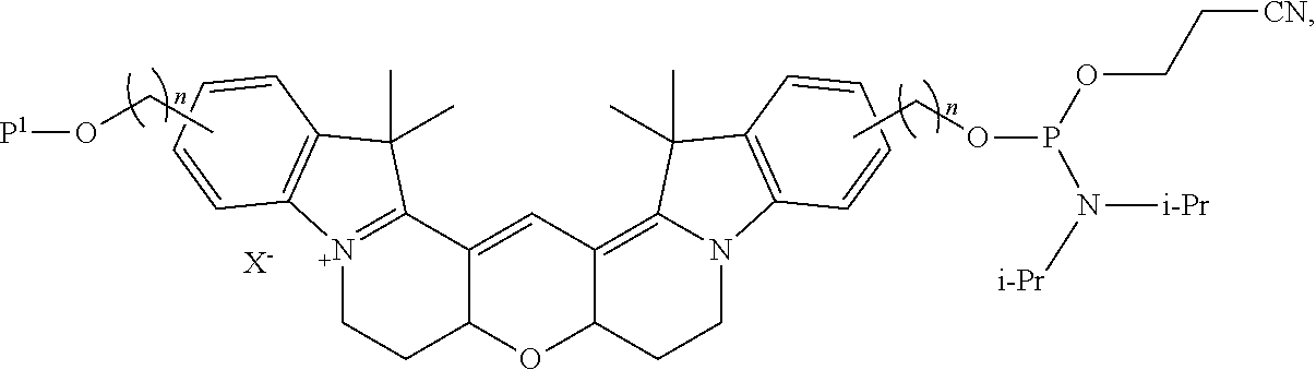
[N+]12=C(C3=CC4=C5N(CCC4OC3CC1)C1=C(C5(C)C)C=CC=C1)C(C)(C)C1=C2C=CC=C1.[X-].[P1]OCC.CCOP(N([i-Pr])[i-Pr])OCC[CN]
